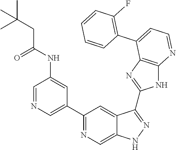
C1=NC=C(C2=NC=C3C(=C2)C(C2=NC4=C(N2)N=CC=C4C2=C(F)C=CC=C2)=NN3)C=C1NC(CC(C)(C)C)=O
